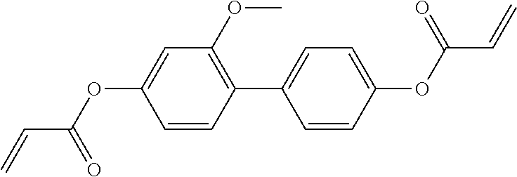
C1=CC(C2=CC=C(OC(C=C)=O)C=C2)=C(OC)C=C1OC(C=C)=O
